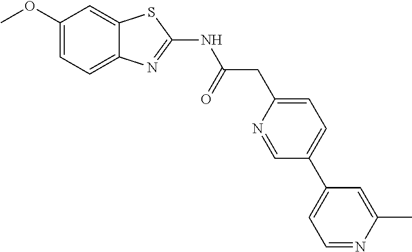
C1(OC)=CC=C2C(=C1)SC(NC(CC1=CC=C(C3=CC=NC(C)=C3)C=N1)=O)=N2
